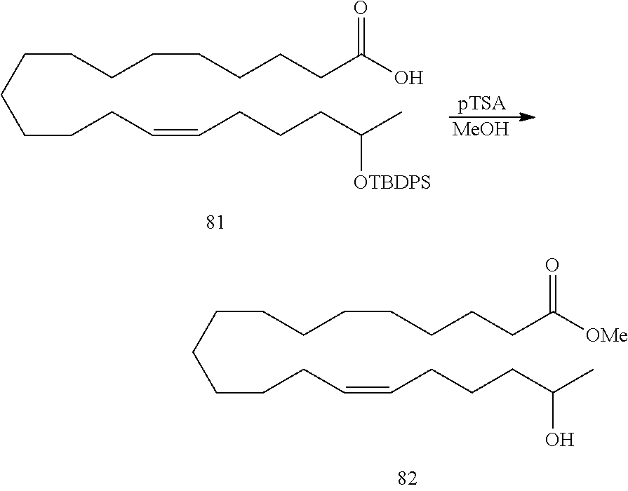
C(CCC([OMe])=O)CCCCCCCCCC=CCCCC(C)O.C(CCC(O)=O)CCCCCCCCCC=CCCCC(C)[OTBDPS].[pTSA].[MeOH]
